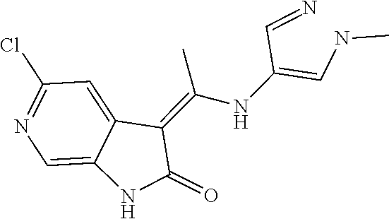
C12=CC(Cl)=NC=C1NC(=O)C2=C(NC(=CNC)C=N)C
